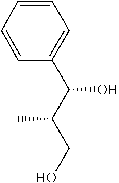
C1=CC=CC=C1C(C(CO)C)O
